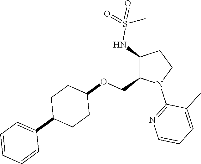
C1(NS(=O)(=O)C)C(COC2CCC(C3=CC=CC=C3)CC2)N(C2=NC=CC=C2C)CC1
